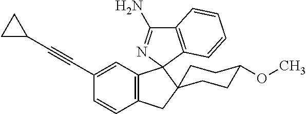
C1(C#CC2CC2)=CC2=C(C=C1)CC1(C23N=C(N)C2=C3C=CC=C2)CCC(OC)CC1
